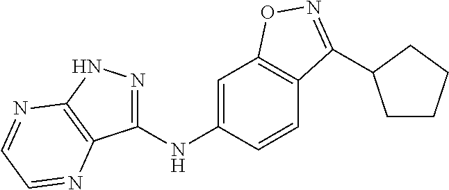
C1(NC2=CC3=C(C=C2)C(C2CCCC2)=NO3)=NNC2=C1N=CC=N2
